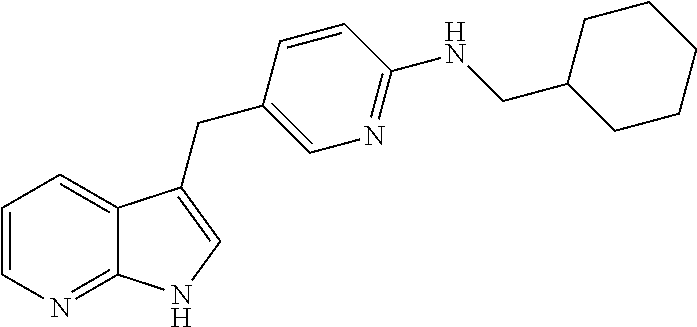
C1=CN=C2C(=C1)C(CC1=CN=C(NCC3CCCCC3)C=C1)=CN2
